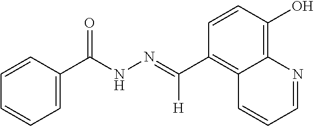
C1(C(NN=C(C2=C3C(=C(O)C=C2)N=CC=C3)[H])=O)=CC=CC=C1
